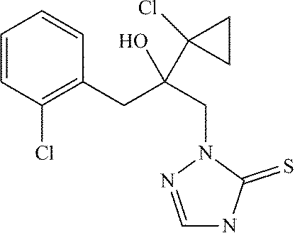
C1=CC(Cl)=C(CC(CN2N=CNC2=S)(O)C2(Cl)CC2)C=C1
